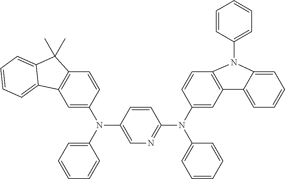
C1=C(N(C2=CN=C(N(C3=CC=CC=C3)C3=CC4=C(C=C3)N(C3=CC=CC=C3)C3=CC=CC=C43)C=C2)C2=CC=CC=C2)C=CC2=C1C1=CC=CC=C1C2(C)C
